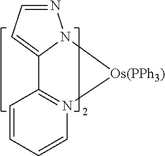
C12=N(C=CC=C1)[Os(PPh3)]N1N=CC=C21
